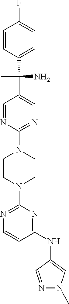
C1=CN=C(N2CCN(C3=NC=C(C(C4=CC=C(F)C=C4)(C)N)C=N3)CC2)N=C1NC1=CN(C)N=C1
